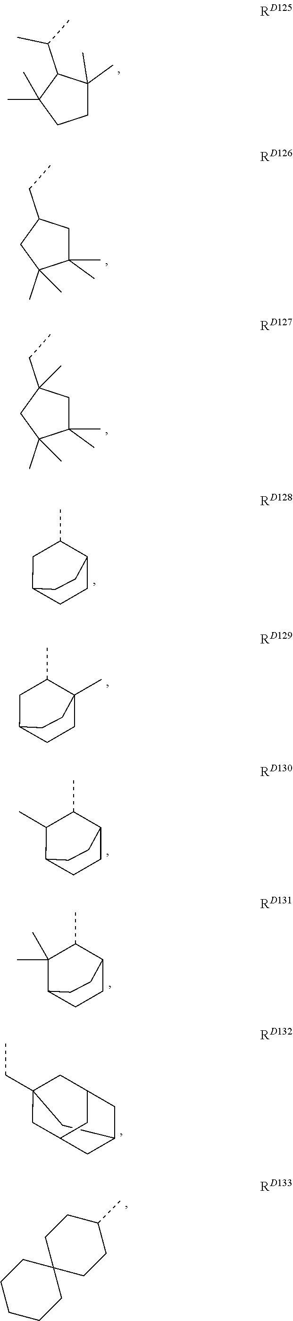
C1C(C)(C)C(C(C)C)C(C)(C)C1.C1(C)(C)CC(CC)CC1(C)C.C1(C)(C)CC(CC)(C)CC1(C)C.C1C2CCC(C1C)CC2.C1C2CCC(C)(C1C)CC2.C1(C)C2CCC(C1C)CC2.C1(C)(C)C2CCC(C1C)CC2.C12(CC)CC3CC(CC(C1)C3)C2.C1CCC2(CC1)CCC(C)CC2
